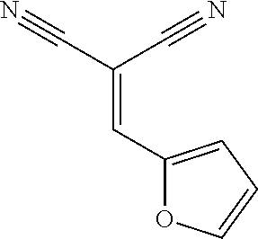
C1(C=C(C#N)C#N)=CC=CO1
